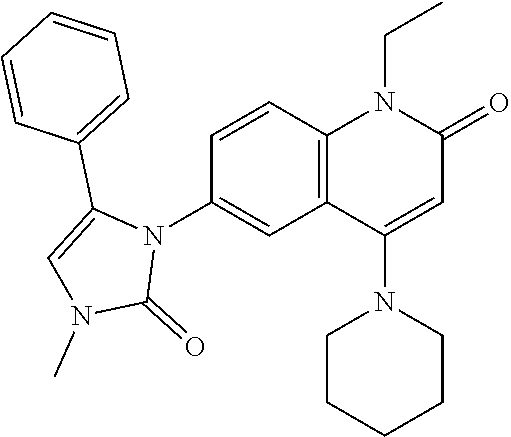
N1(C2=CC3=C(C=C2)N(CC)C(=O)C=C3N2CCCCC2)C(C2=CC=CC=C2)=CN(C)C1=O
